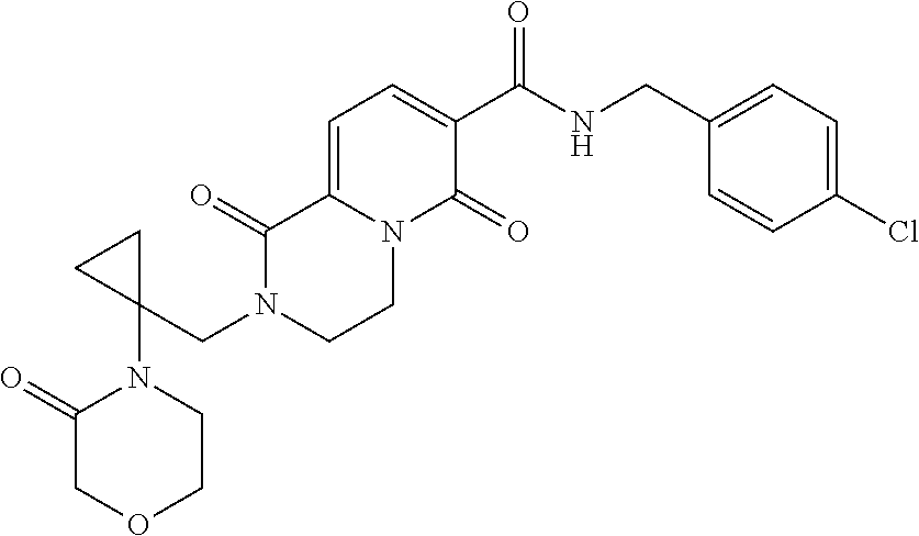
C1=C2N(C(=O)C(C(NCC3=CC=C(Cl)C=C3)=O)=C1)CCN(CC1(N3C(=O)COCC3)CC1)C2=O
